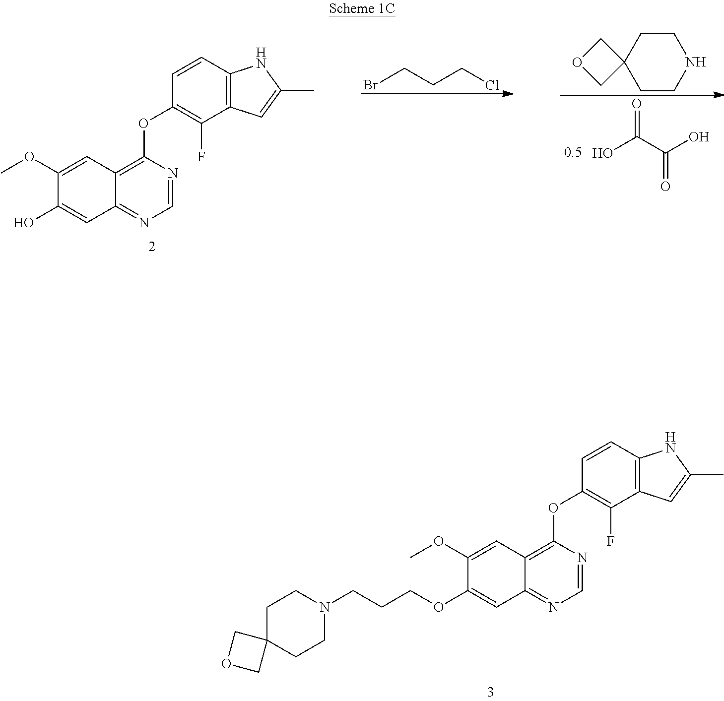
OC(C(O)=O)=O.C1CNCCC12COC2.BrCCCCl.C1=NC(OC2=C(F)C3=C(C=C2)NC(C)=C3)=C2C(=N1)C=C(O)C(OC)=C2.C1=NC(OC2=C(F)C3=C(C=C2)NC(C)=C3)=C2C(=N1)C=C(OCCCN1CCC3(CC1)COC3)C(OC)=C2
